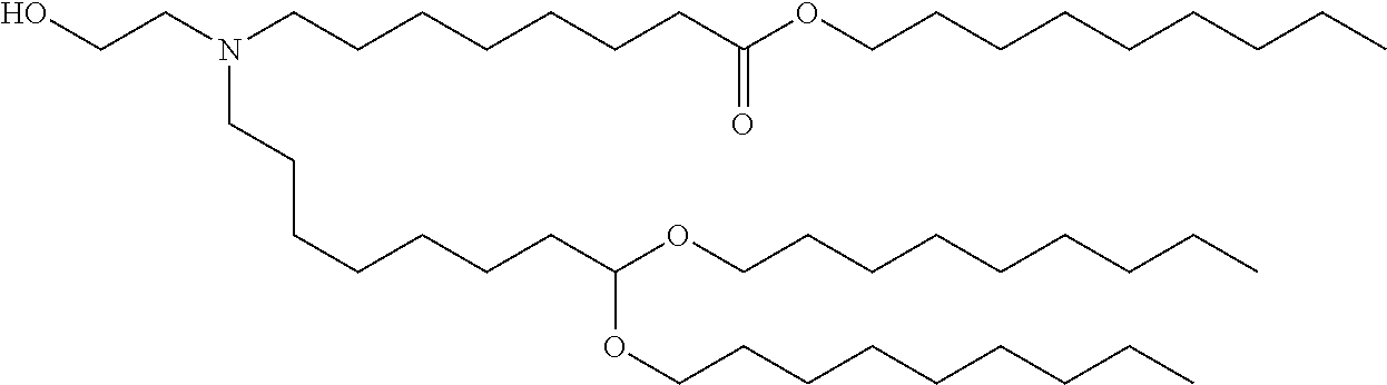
C(CCCCC)CCCOC(CCCCCCCN(CCCCCCCC(=O)OCCCCCCCCC)CCO)OCCCCCCCCC
